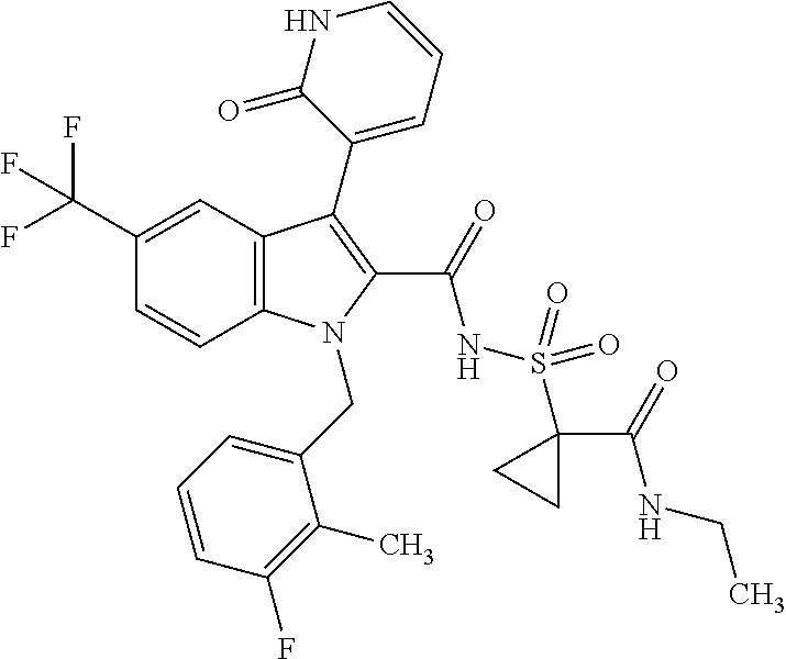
C1(C(F)(F)F)=CC2=C(C=C1)N(CC1=CC=CC(F)=C1C)C(C(=O)NS(=O)(=O)C1(C(=O)NCC)CC1)=C2C1=CC=CNC1=O
